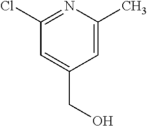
C1=C(CO)C=C(C)N=C1Cl
